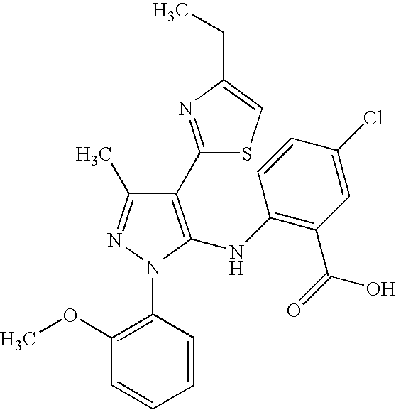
C1(C2=NC(CC)=CS2)=C(NC2=C(C(=O)O)C=C(Cl)C=C2)N(C2=C(OC)C=CC=C2)N=C1C
